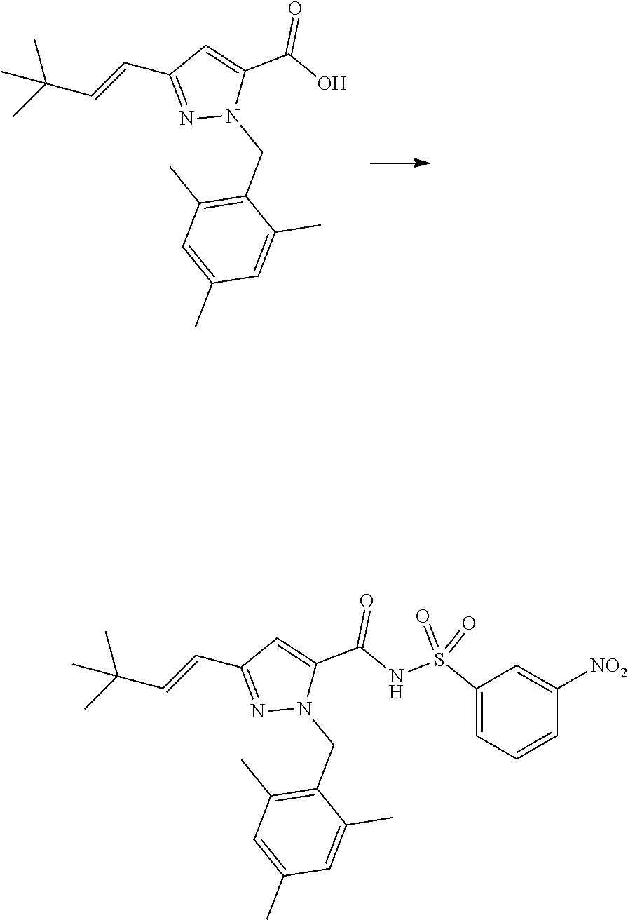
C(C1=NN(CC2=C(C)C=C(C)C=C2C)C(C(O)=O)=C1)=CC(C)(C)C.C(C1=NN(CC2=C(C)C=C(C)C=C2C)C(C(NS(C2=CC=CC([NO2])=C2)(=O)=O)=O)=C1)=CC(C)(C)C
